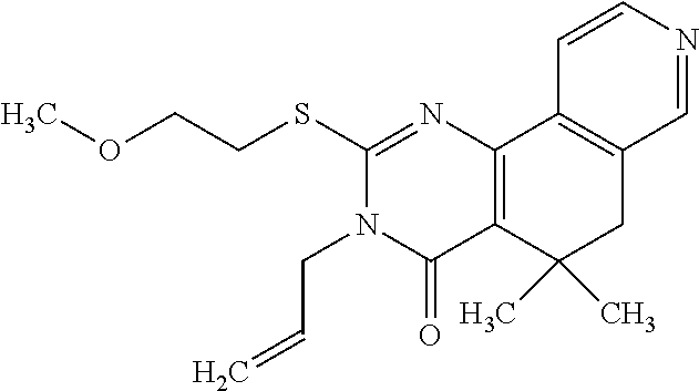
C1=CN=CC2=C1C1=C(C(C)(C)C2)C(=O)N(CC=C)C(SCCOC)=N1
